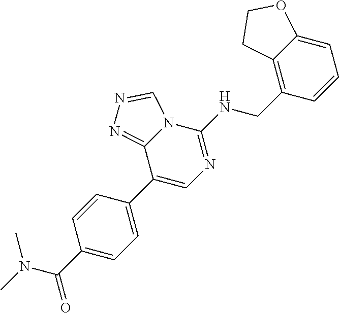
C1(C2=CN=C(NCC3=C4C(=CC=C3)OCC4)N3C2=NN=C3)=CC=C(C(N(C)C)=O)C=C1
